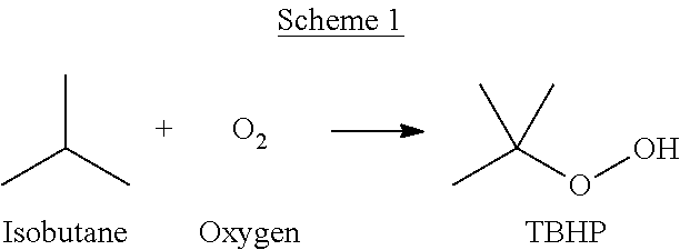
CC(OO)(C)C.[TBHP].CC(C)C.[Isobutane].[O2].[Oxygen]
